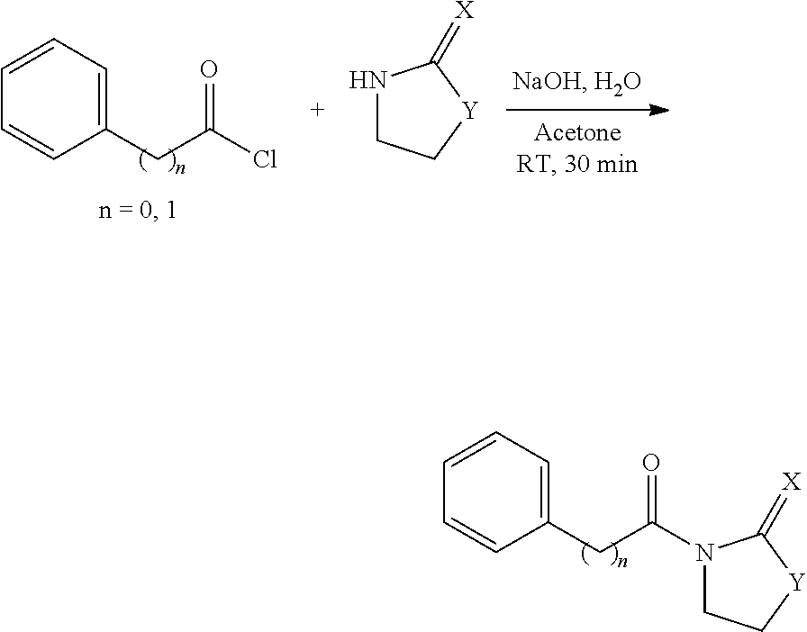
C1=CC=CC(CC(N2CC[Y]C2=[X])=O)=C1.N1CC[Y]C1=[X].C1=CC=CC(CC(Cl)=O)=C1
